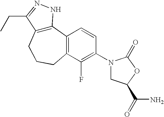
C12=C(CCCC3=C1C=CC(N1CC(C(N)=O)OC1=O)=C3F)C(CC)=NN2
